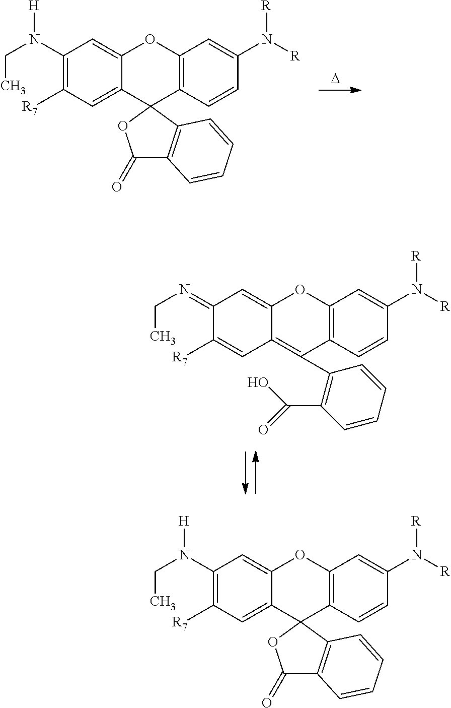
C1(N(CC)[H])=C([R7])C=C2C(=C1)OC1=C(C23OC(=O)C2=C3C=CC=C2)C=CC(N([R])[R])=C1.C1(N(CC)[H])=C([R7])C=C2C(=C1)OC1=C(C23OC(=O)C2=C3C=CC=C2)C=CC(N([R])[R])=C1.[D].C1(=NCC)C([R7])=CC2=C(C3=C(C(=O)O)C=CC=C3)C3=C(OC2=C1)C=C(N([R])[R])C=C3
